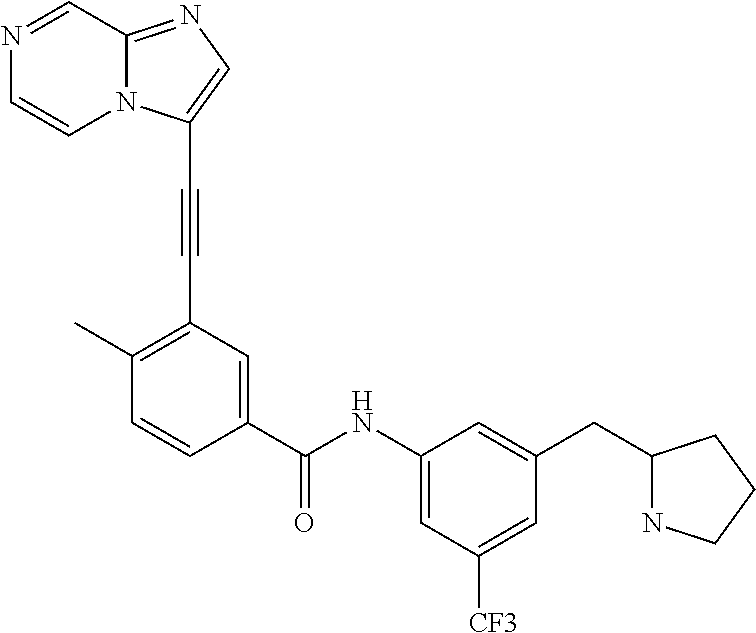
C1=CC(C(=O)NC2=CC([CF3])=CC(CC3NCCC3)=C2)=CC(C#CC2=CN=C3N2C=CN=C3)=C1C
